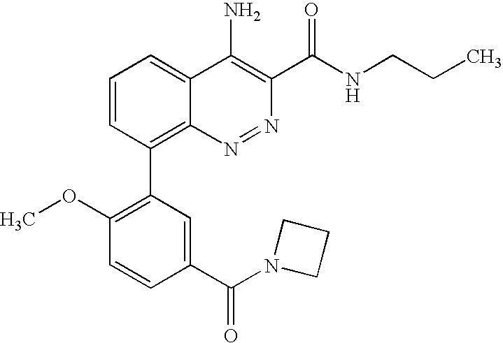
C1(C(N2CCC2)=O)=CC(C2=C3C(=CC=C2)C(N)=C(C(=O)NCCC)N=N3)=C(OC)C=C1
